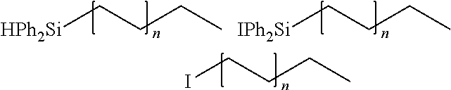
[HPh2Si]CCCC.[IPh2Si]CCCC.ICCCC
